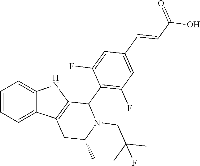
C1=CC=C2C(=C1)NC1=C2CC(C)N(CC(C)(C)F)C1C1=C(F)C=C(C=CC(O)=O)C=C1F
